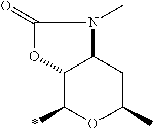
C1(*)OC(C)CC2C1OC(=O)N2C
